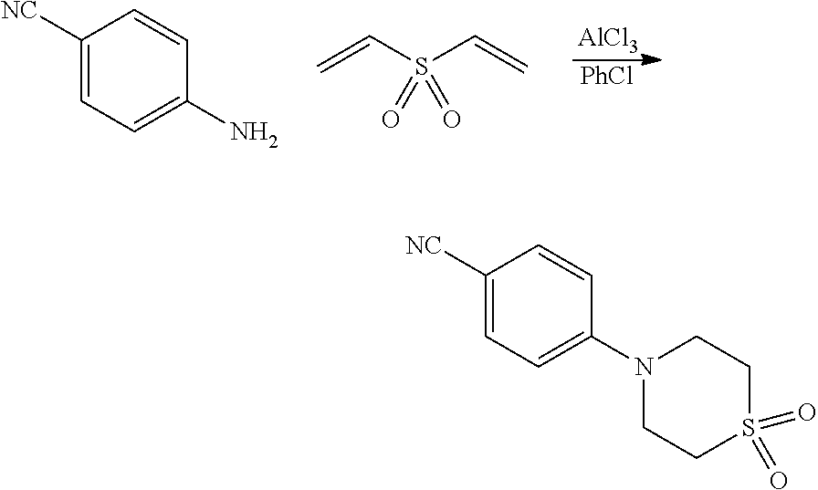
C1([NC])=CC=C(N)C=C1.C=CS(C=C)(=O)=O.[AlCl3].[PhCl].C1([NC])=CC=C(N2CCS(=O)(=O)CC2)C=C1
